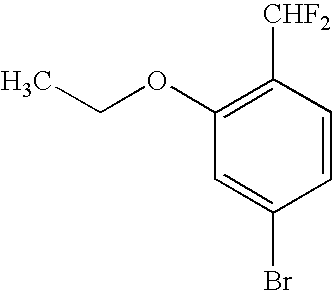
C1=CC([CHF2])=C(OCC)C=C1Br
